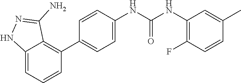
C1=C(NC(NC2=C(F)C=CC(C)=C2)=O)C=CC(C2=C3C(=CC=C2)NN=C3N)=C1
